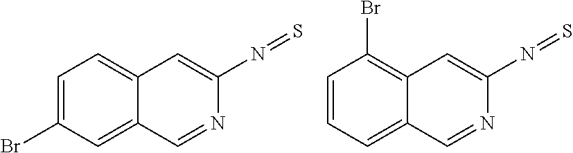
C12=CC=C(Br)C=C1C=NC(N=S)=C2.C12=C(Br)C=CC=C1C=NC(N=S)=C2
